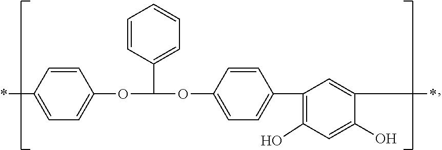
C1(OC(OC2=CC=C(C3=C(O)C=C(O)C(*)=C3)C=C2)C2=CC=CC=C2)=CC=C(*)C=C1
